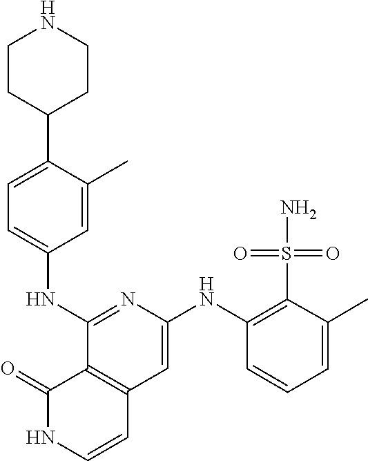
N(C1=CC2=C(C(NC3=CC=C(C4CCNCC4)C(C)=C3)=N1)C(=O)NC=C2)C1=C(S(=O)(=O)N)C(C)=CC=C1
